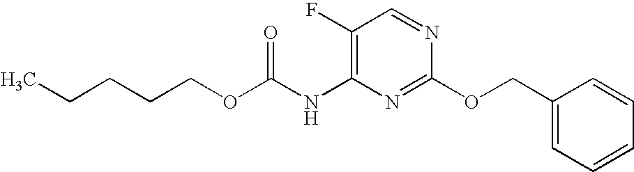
N(C1=C(F)C=NC(OCC2=CC=CC=C2)=N1)C(OCCCCC)=O
